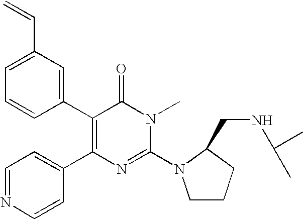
C1=C(C=C)C=C(C2=C(C3=CC=NC=C3)N=C(N3CCCC3CNC(C)C)N(C)C2=O)C=C1
